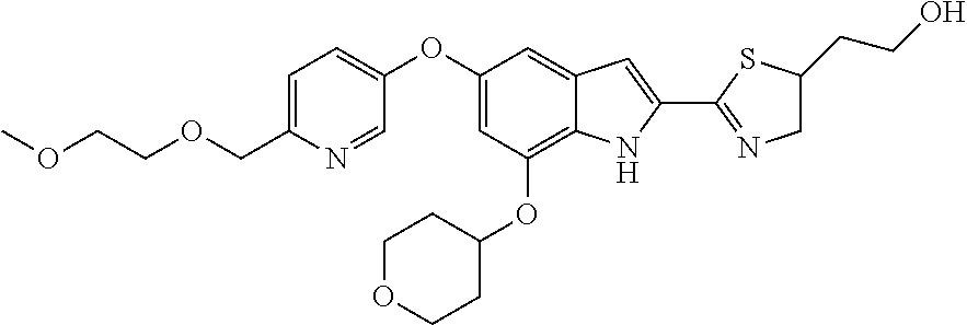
C1=C(COCCOC)N=CC(OC2=CC(OC3CCOCC3)=C3C(=C2)C=C(C2=NCC(CCO)S2)N3)=C1
